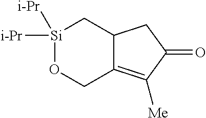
[Si]1([i-Pr])([i-Pr])OCC2=C([Me])C(=O)CC2C1
